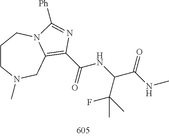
C(NC(C(NC)=O)C(C)(C)F)(=O)C1=C2CN(C)CCCN2C([Ph])=N1
